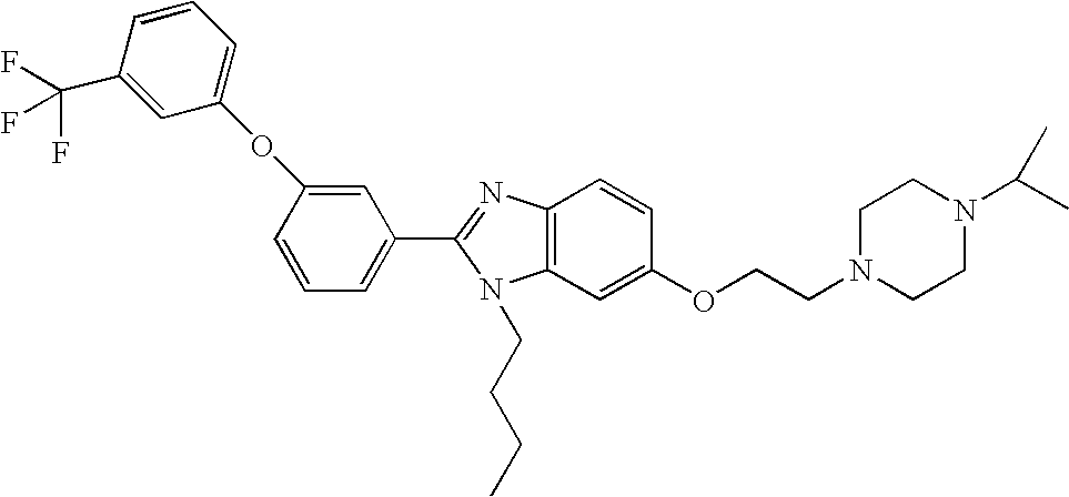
C1(C2=NC3=C(N2CCCC)C=C(OCCN2CCN(C(C)C)CC2)C=C3)=CC=CC(OC2=CC=CC(C(F)(F)F)=C2)=C1
